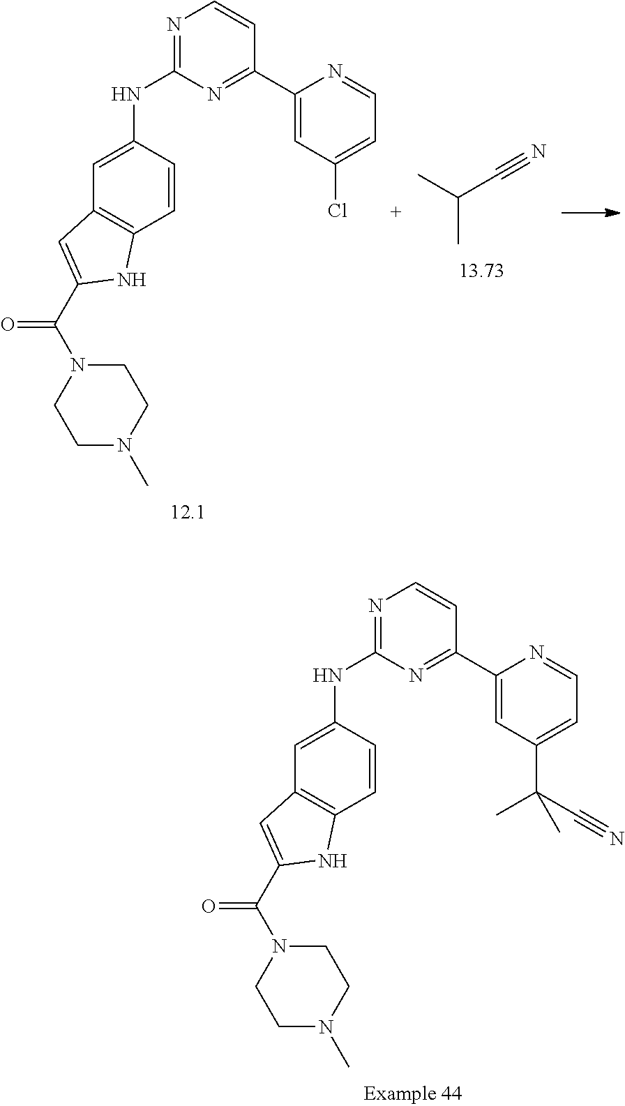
N1=C(NC2=CC3=C(C=C2)NC(C(=O)N2CCN(C)CC2)=C3)N=C(C2=CC(C(C#N)(C)C)=CC=N2)C=C1.N1=C(NC2=CC3=C(C=C2)NC(C(=O)N2CCN(C)CC2)=C3)N=C(C2=CC(Cl)=CC=N2)C=C1.C(C)(C)C#N
